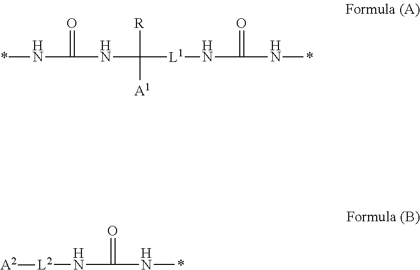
*NC(NC([L1]NC(N*)=O)([R])[A1])=O.N(C(N*)=O)[L2][A2]
